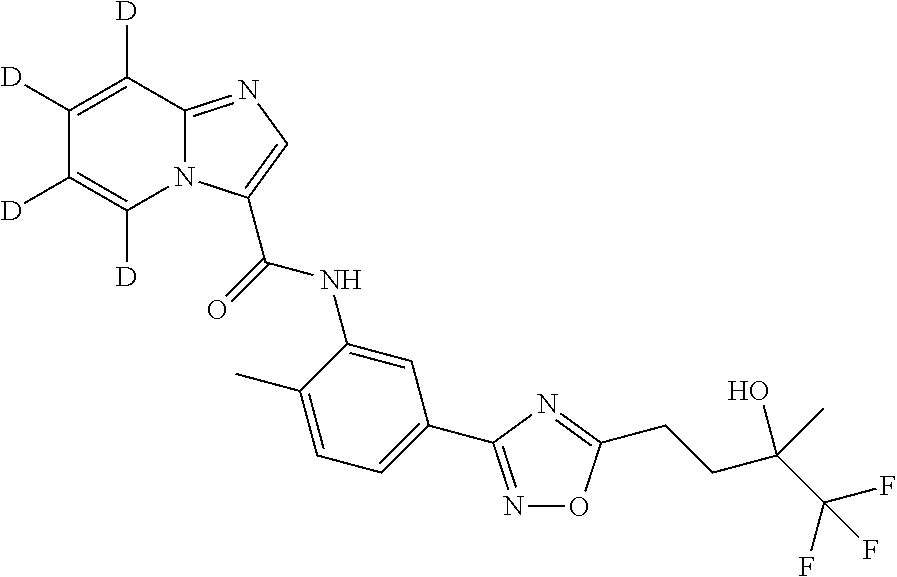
C1([D])=C([D])C2=NC=C(C(NC3=CC(C4=NOC(CCC(C(F)(F)F)(O)C)=N4)=CC=C3C)=O)N2C([D])=C1[D]
